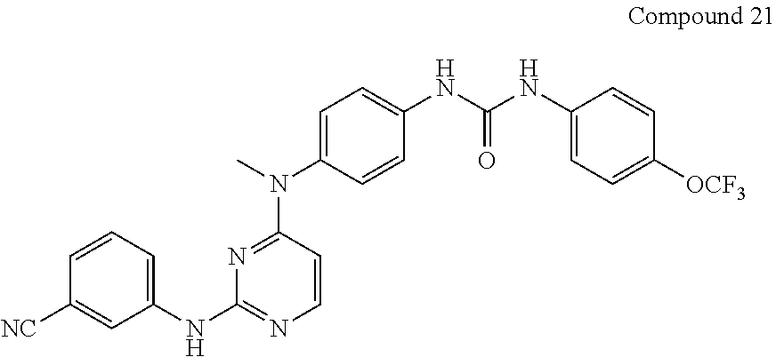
C1=CC=C(NC2=NC=CC(N(C3=CC=C(NC(=O)NC4=CC=C([OCF3])C=C4)C=C3)C)=N2)C=C1[NC]
